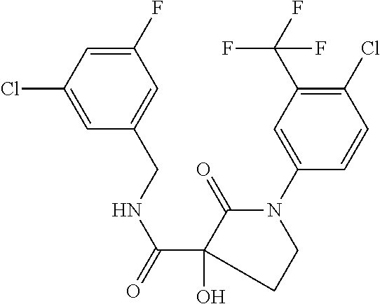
C1=C(F)C=C(CNC(=O)C2(O)C(=O)N(C3=CC(C(F)(F)F)=C(Cl)C=C3)CC2)C=C1Cl
